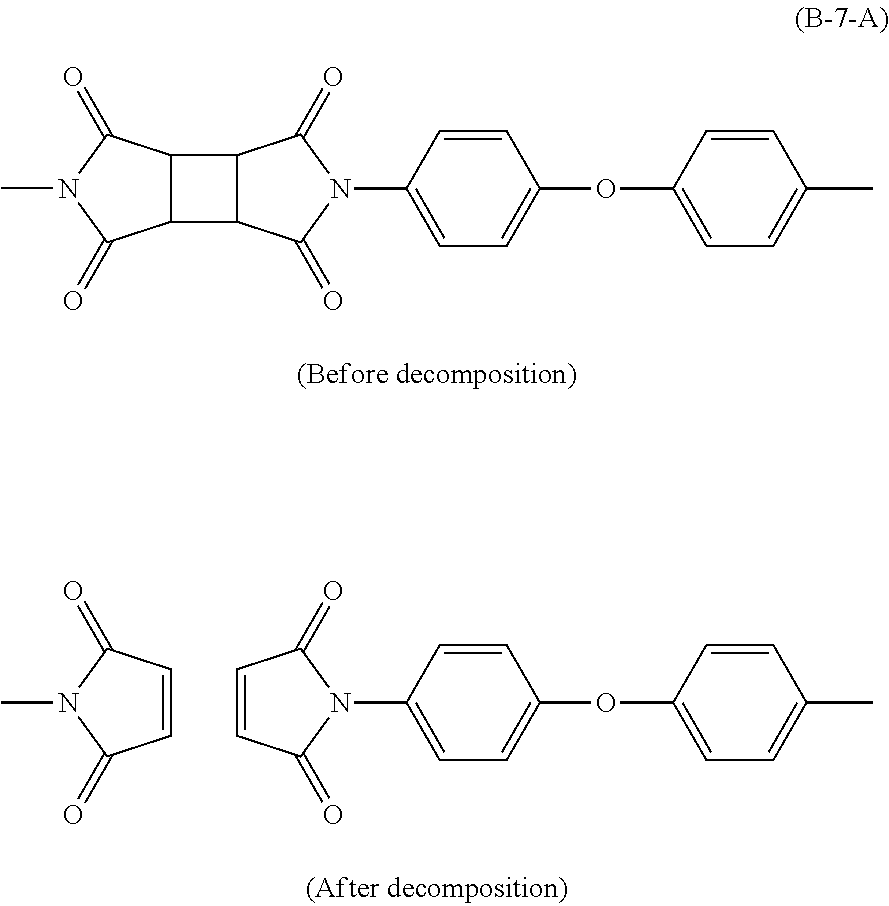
C12C(C3C1C(=O)N(C1=CC=C(OC4=CC=C(C)C=C4)C=C1)C3=O)C(=O)N(C)C2=O.C1=CC(=O)N(C)C1=O.C1=CC(=O)N(C2=CC=C(OC3=CC=C(C)C=C3)C=C2)C1=O
